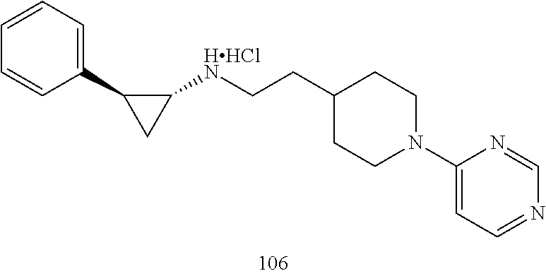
C(C1CCN(C2=CC=NC=N2)CC1)C[HHClN]C1CC1C1=CC=CC=C1
